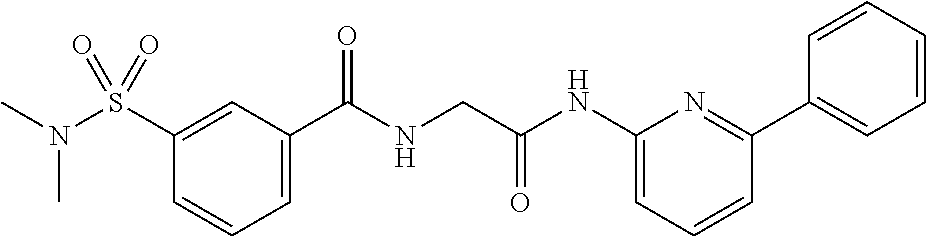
C1=CC=CC=C1C1=NC(NC(CNC(C2=CC=CC(S(N(C)C)(=O)=O)=C2)=O)=O)=CC=C1
